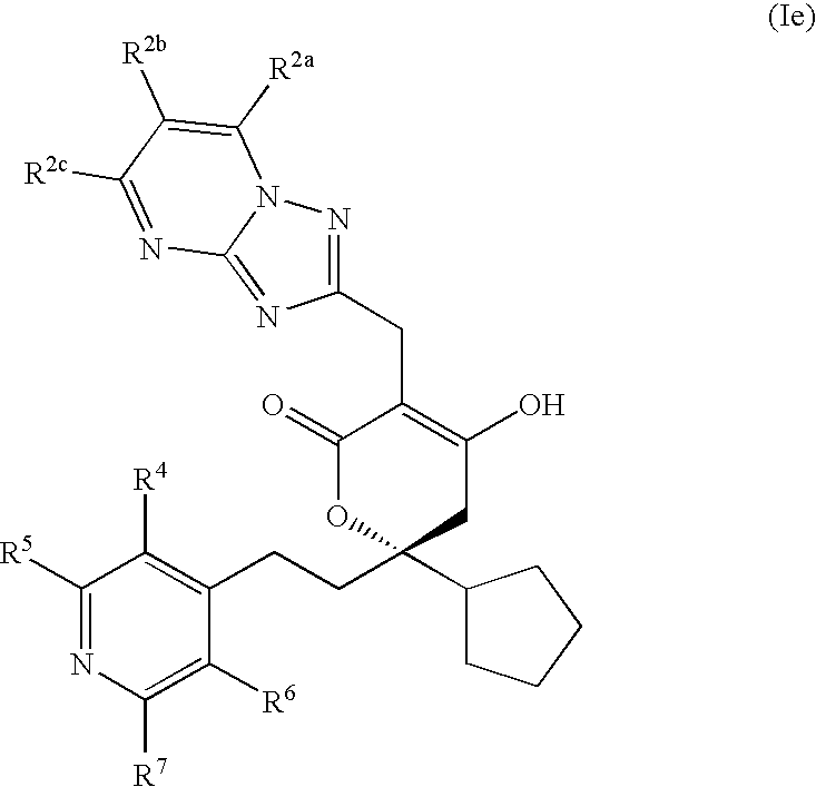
C1(CC2=C(O)CC(CCC3=C([R4])C([R5])=NC([R7])=C3[R6])(C3CCCC3)OC2=O)=NN2C(=N1)N=C([R2c])C([R2b])=C2[R2a]
